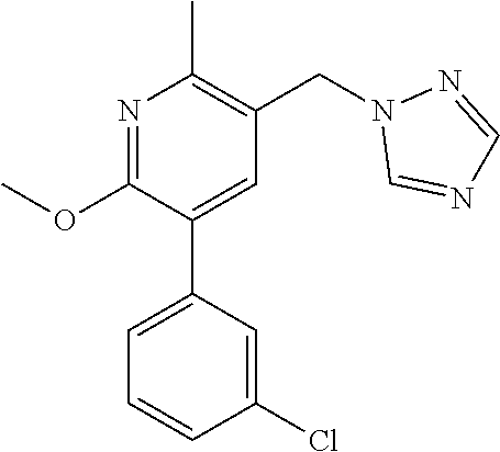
N1=C(OC)C(C2=CC=CC(Cl)=C2)=CC(CN2C=NC=N2)=C1C
